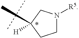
C1CN([R5])CC1([H])C
